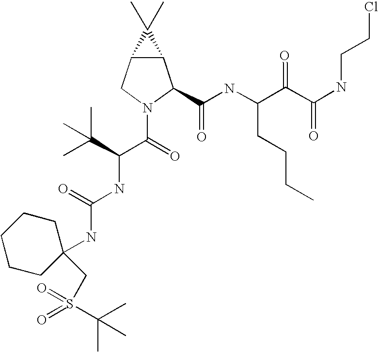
C12C(CN(C(=O)C(NC(NC3(CS(C(C)(C)C)(=O)=O)CCCCC3)=O)C(C)(C)C)C1C(NC(C(C(NCCCl)=O)=O)CCCC)=O)C2(C)C
